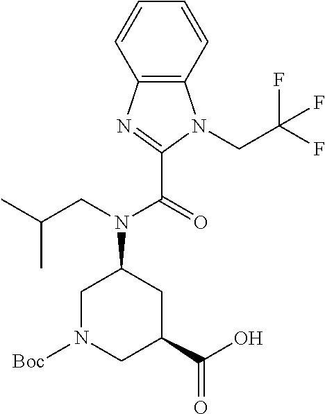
C12=C(C=CC=C1)N(CC(F)(F)F)C(C(N(CC(C)C)C1CN([Boc])CC(C(O)=O)C1)=O)=N2
